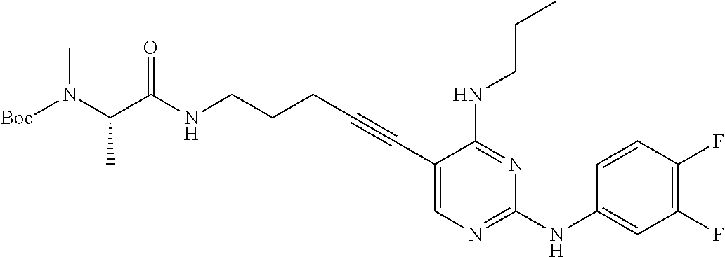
N(CCCC#CC1=CN=C(NC2=CC(F)=C(F)C=C2)N=C1NCCC)C(C(N([Boc])C)C)=O
